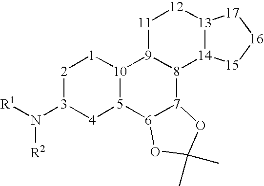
[2]1[3](N([R1])[R2])[4][5]2[10]([1]1)[9]1[8]([7]3[6]2OC(C)(C)O3)[14]2[13]([12][11]1)[17][16][15]2
